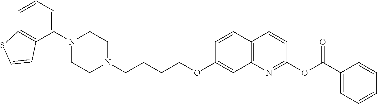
C1(N2CCN(CCCCOC3=CC4=C(C=C3)C=CC(OC(C3=CC=CC=C3)=O)=N4)CC2)=CC=CC2=C1C=CS2
